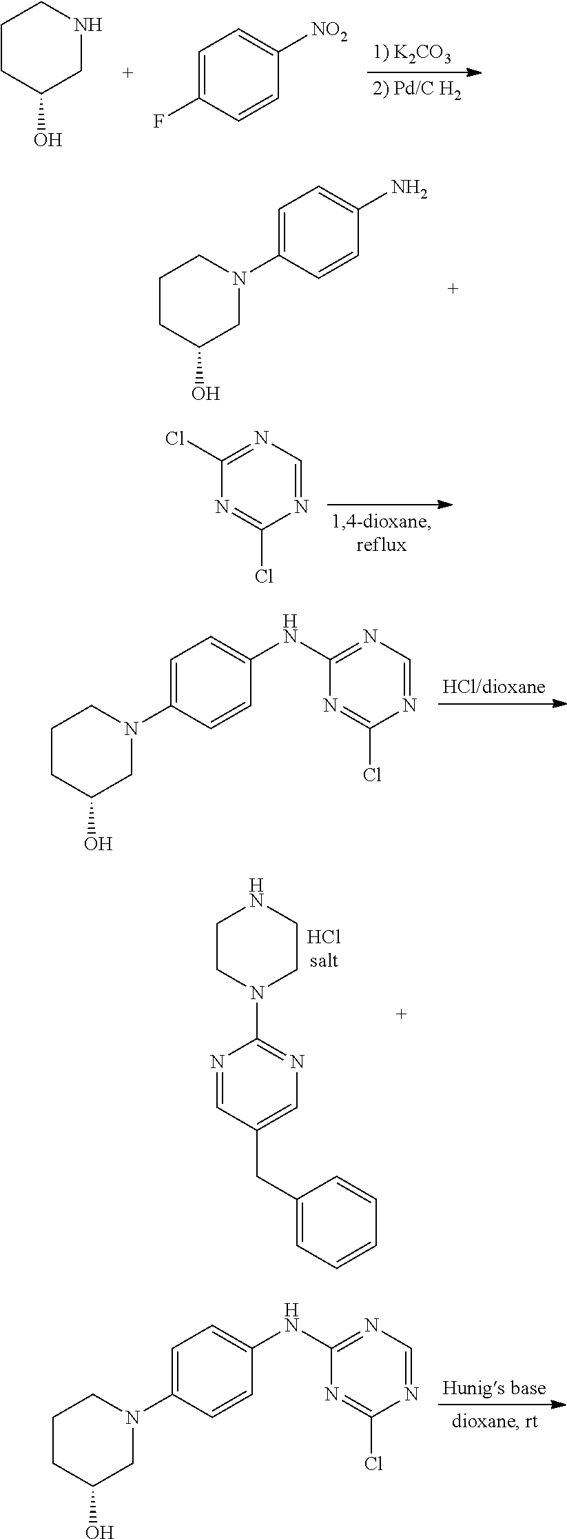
C1CC(O)CNC1.C1=C(F)C=CC([NO2])=C1.C1=C(N2CCCC(O)C2)C=CC(N)=C1.C1(Cl)=NC=NC(Cl)=N1.C1=C(N2CCCC(O)C2)C=CC(NC2=NC=NC(Cl)=N2)=C1.C1CN(C2=NC=C(CC3=CC=CC=C3)C=N2)CCN1.C1=C(N2CCCC(O)C2)C=CC(NC2=NC=NC(Cl)=N2)=C1
